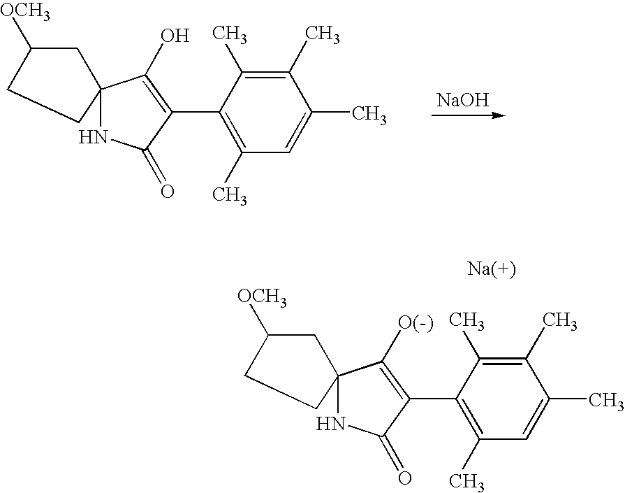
C1(C)=C(C)C(C2=C(O)C3(NC2=O)CC([OCH3])CC3)=C(C)C=C1C.[NaOH].C1(C)=C(C)C(C2=C([O(-)])C3(NC2=O)CC([OCH3])CC3)=C(C)C=C1C
